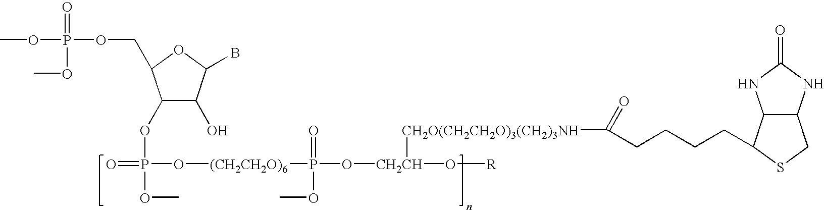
C1(OP(=O)(OC)O[(CH2CH2O)6]P(=O)(O[CH2CH](O[R])[CH2O(CH2CH2O)3(CH2)3NH]C(=O)CCCCC2C3C(CS2)NC(=O)N3)OC)C(O)C(B)OC1COP(=O)(OC)OC
